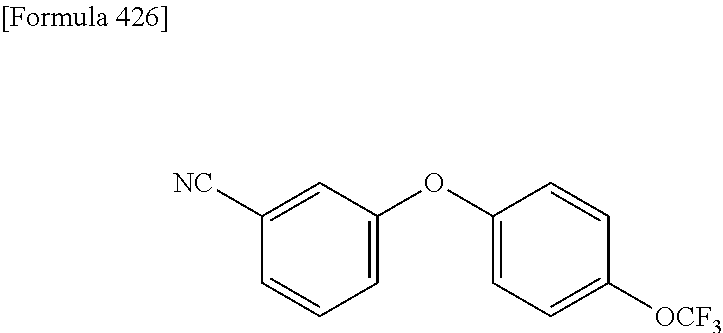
C1=C(OC2=CC=C([OCF3])C=C2)C=C([NC])C=C1
